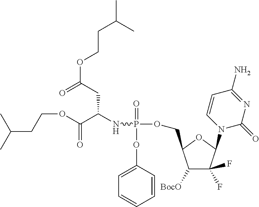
C1([BocO])C(F)(F)C(N2C(=O)N=C(N)C=C2)OC1COP(=O)(OC1=CC=CC=C1)NC(C(=O)OCCC(C)C)CC(=O)OCCC(C)C
